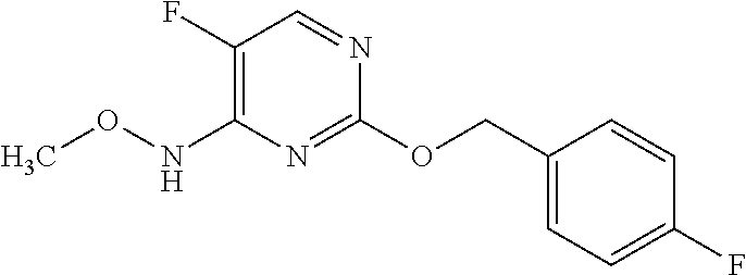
C1(F)=C(NOC)N=C(OCC2=CC=C(F)C=C2)N=C1
